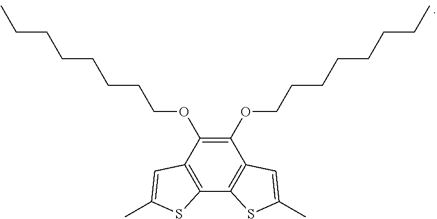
C12=C(C3=C(C(OCCCCCCCC)=C1OCCCCCCCC)C=C(C)S3)SC(C)=C2
